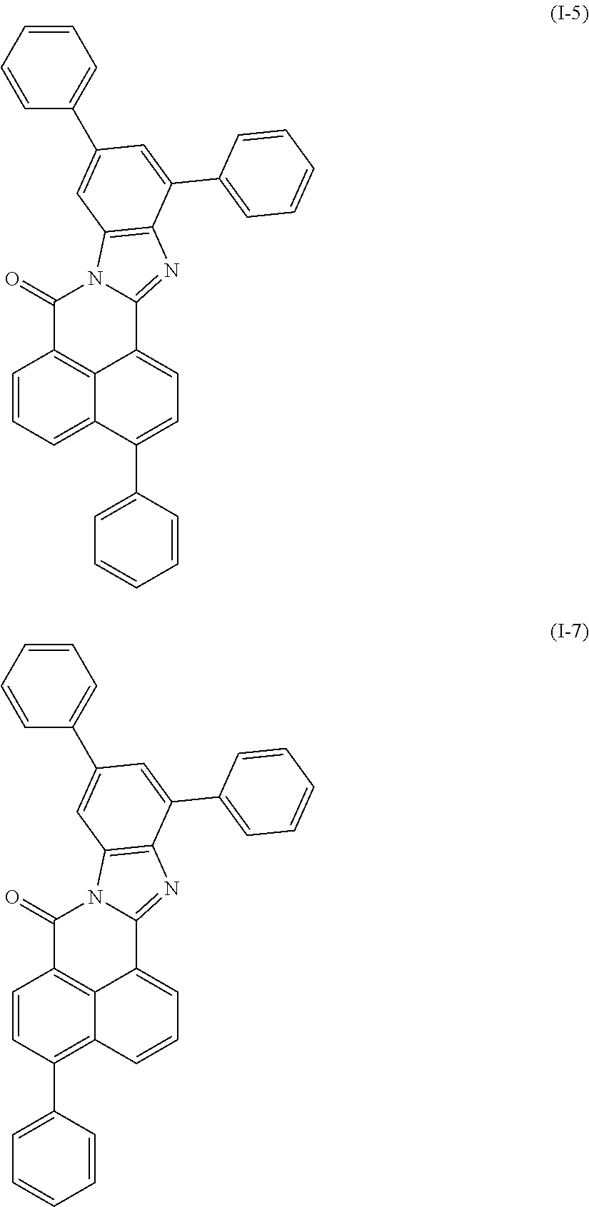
C1=CC=C2C3=C1C(=O)N1C(=NC4=C1C=C(C1=CC=CC=C1)C=C4C1=CC=CC=C1)C3=CC=C2C1=CC=CC=C1.C1=CC(C2=CC=CC=C2)=C2C3=C1C(=O)N1C(=NC4=C1C=C(C1=CC=CC=C1)C=C4C1=CC=CC=C1)C3=CC=C2
